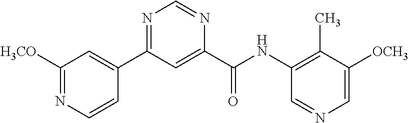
C1([H3CO])=NC=CC(C2=NC=NC(C(NC3=C(C)C([OCH3])=CN=C3)=O)=C2)=C1
